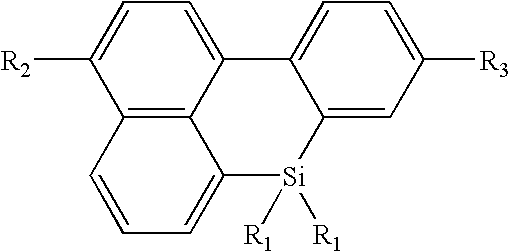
C12=C3C(=CC=C1[R2])C1=CC=C([R3])C=C1[Si]([R1])([R1])C3=CC=C2
